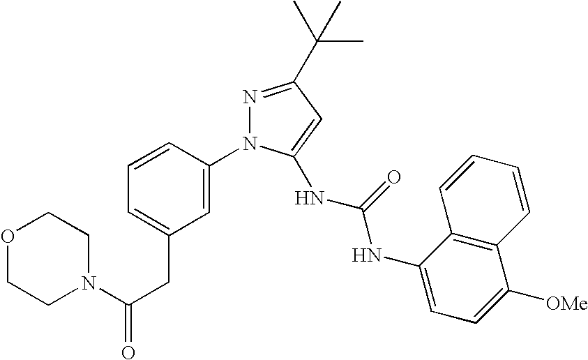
O1CCN(C(CC2=CC=CC(N3N=C(C(C)(C)C)C=C3NC(NC3=CC=C([OMe])C4=C3C=CC=C4)=O)=C2)=O)CC1
